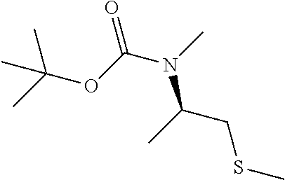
C(C)(CSC)N(C)C(OC(C)(C)C)=O
